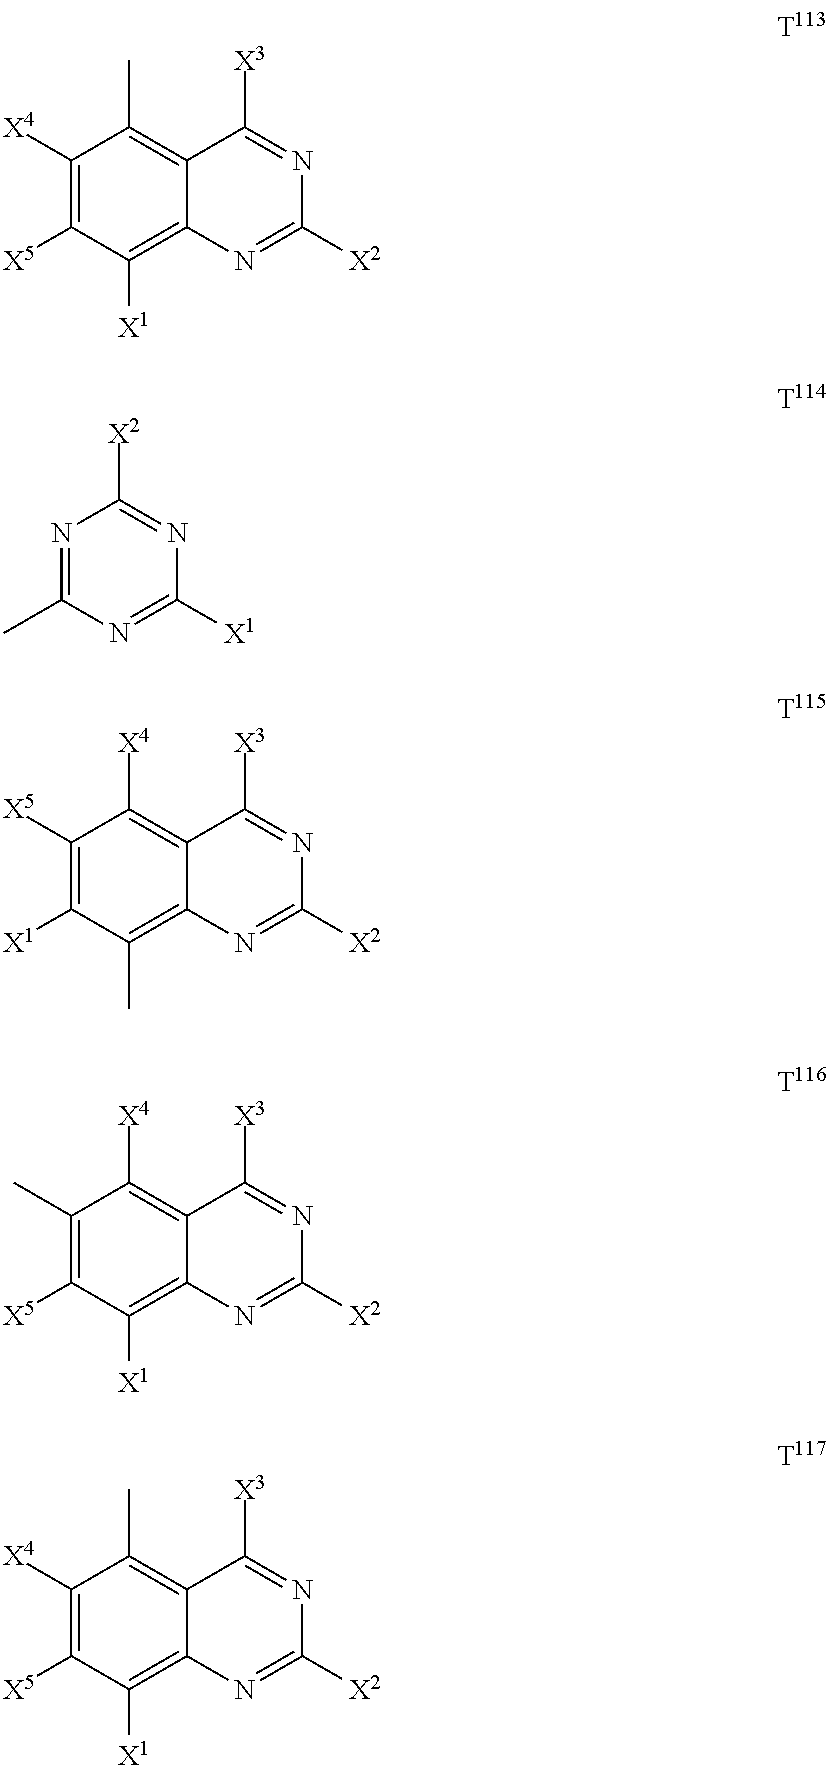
C1([X4])=C([X5])C([X1])=C2C(=C1C)C([X3])=NC([X2])=N2.N1=C(C)N=C([X1])N=C1[X2].C1([X5])=C([X1])C(C)=C2C(=C1[X4])C([X3])=NC([X2])=N2.C1(C)=C([X5])C([X1])=C2C(=C1[X4])C([X3])=NC([X2])=N2.C1([X4])=C([X5])C([X1])=C2C(=C1C)C([X3])=NC([X2])=N2
